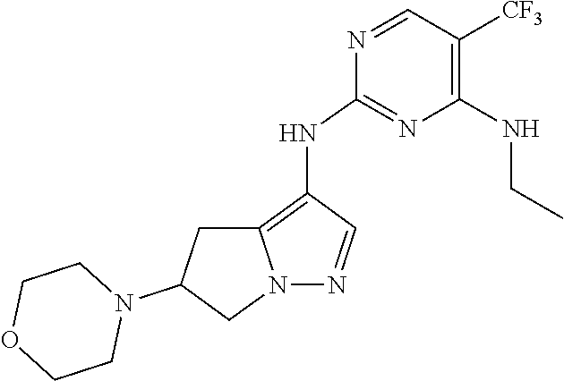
N1=CC([CF3])=C(NCC)N=C1NC1=C2N(N=C1)CC(N1CCOCC1)C2
